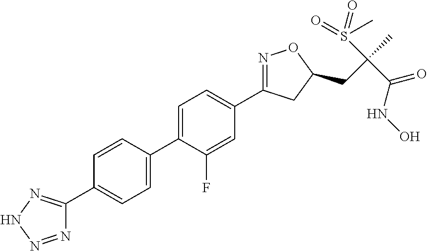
C1(C2=CC=C(C3=NNN=N3)C=C2)=CC=C(C2=NOC(CC(C)(S(=O)(C)=O)C(NO)=O)C2)C=C1F
